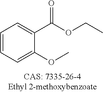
C1=CC=C(OC)C(C(OCC)=O)=C1
